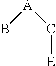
B[A]C[E]
